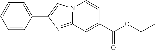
N12C(=NC(C3=CC=CC=C3)=C1)C=C(C(OCC)=O)C=C2
